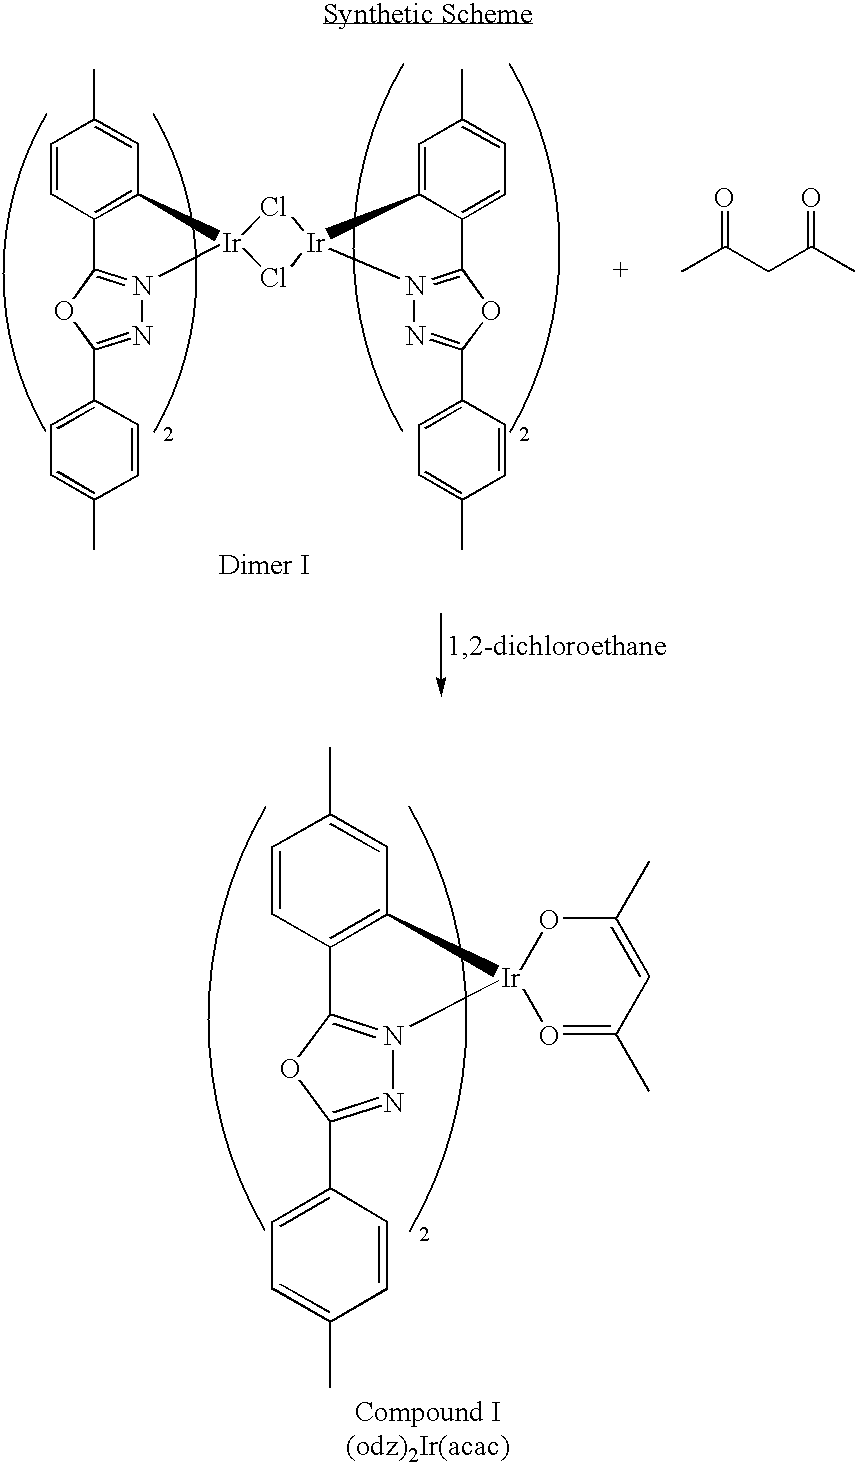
C1=CC2=C(C=C1C)[Ir]1(N3=C2OC(C2=CC=C(C)C=C2)=N3)Cl[Ir]2(Cl1)C1=CC(C)=CC=C1C1=N2N=C(C2=CC=C(C)C=C2)O1.CC(CC(C)=O)=O.C1=CC2=C(C=C1C)[Ir]1(N3=C2OC(C2=CC=C(C)C=C2)=N3)O=C(C)C=C(C)O1
